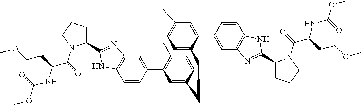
C1=CC(C2=C3C=CC(=C2)CCC2=CC=C(C=C2C2=CC4=C(C=C2)NC(C2CCCN2C(C(NC(OC)=O)CCOC)=O)=N4)CC3)=CC2=C1NC(C1CCCN1C(C(NC(OC)=O)CCOC)=O)=N2
